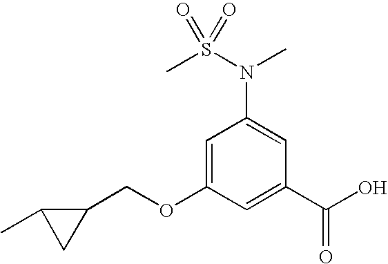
O(C1=CC(N(C)S(=O)(C)=O)=CC(C(O)=O)=C1)CC1C(C)C1
